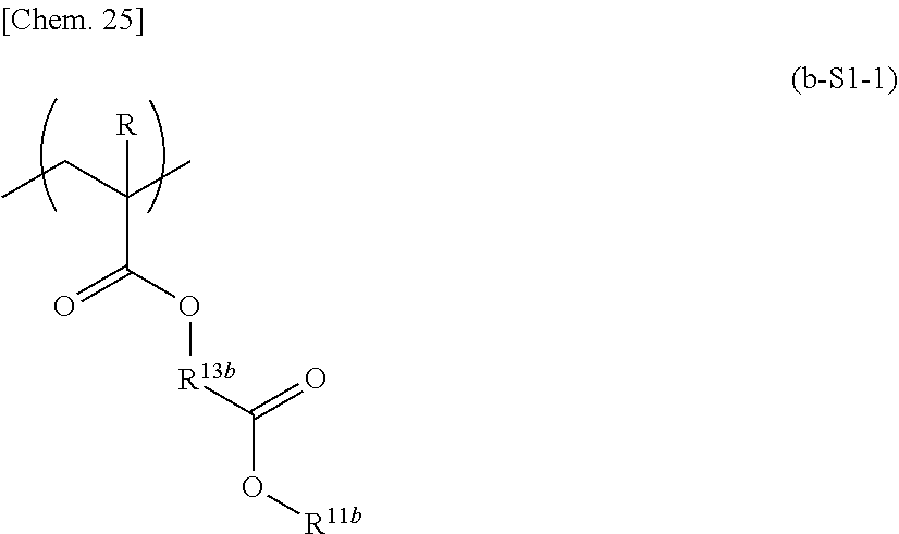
C(C(O[R13b]C(O[R11b])=O)=O)(CC)(C)[R]
